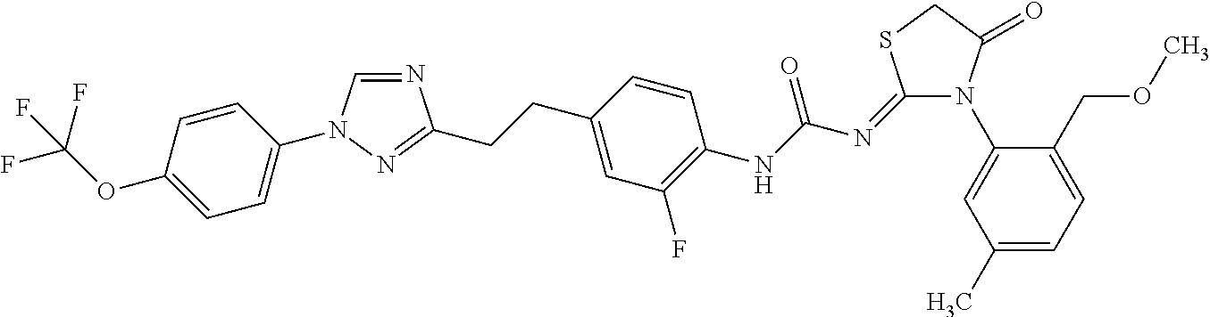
N1=CN(C2=CC=C(OC(F)(F)F)C=C2)N=C1CCC1=CC(F)=C(NC(=O)N=C2N(C3=CC(C)=CC=C3COC)C(=O)CS2)C=C1
